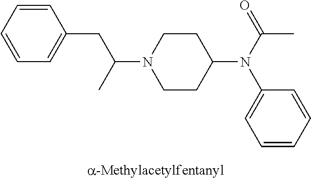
C1=CC=CC(CC(N2CCC(N(C(=O)C)C3=CC=CC=C3)CC2)C)=C1
